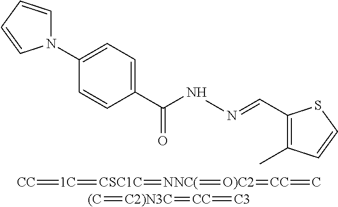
N1(C2=CC=C(C(NN=CC3=C(C)C=CS3)=O)C=C2)C=CC=C1.[CC]=[1C]=[CSC1C]=[NNC(]=[O)C2]=[CC]=C.[(C]=[C2)N3C]=[CC]=[C3]
